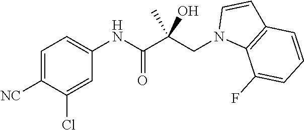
C1=C([NC])C(Cl)=CC(NC(C(CN2C3=C(C=C2)C=CC=C3F)(O)C)=O)=C1
